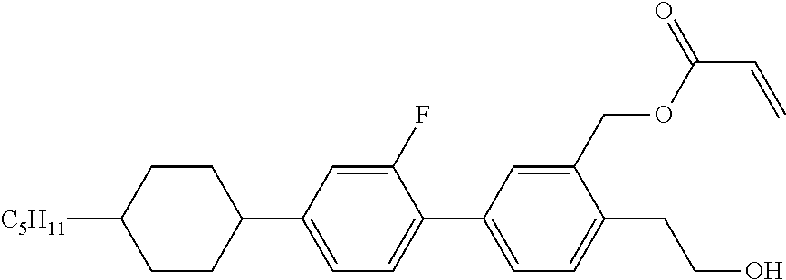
C1CC([C5H11])CCC1C1=CC=C(C2=CC=C(CCO)C(COC(C=C)=O)=C2)C(F)=C1
